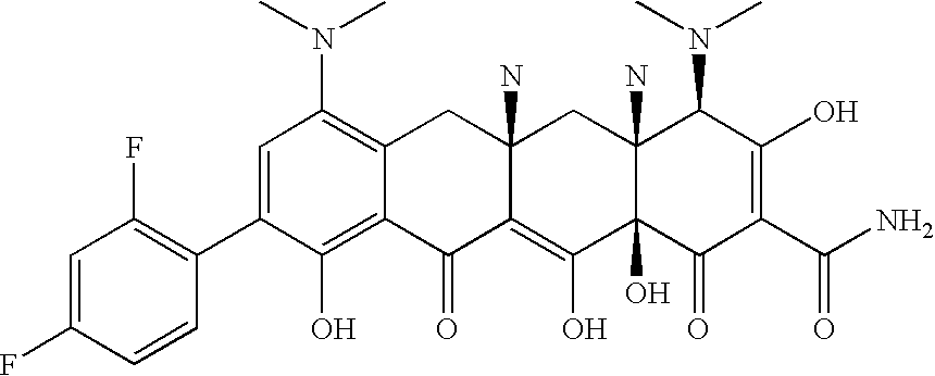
FC1=CC(F)=C(C2=CC(N(C)C)=C3C(=C2O)C(=O)C2=C(O)C4(O)C(N)(CC2(N)C3)C(N(C)C)C(O)=C(C(N)=O)C4=O)C=C1
